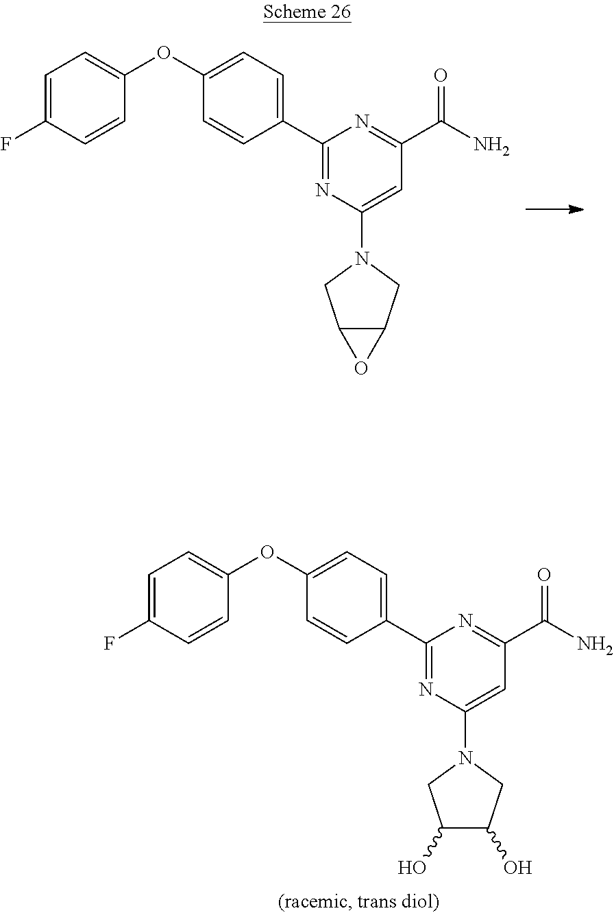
C1(OC2=CC=C(C3=NC(N4CC5C(C4)O5)=CC(C(N)=O)=N3)C=C2)=CC=C(F)C=C1.C1(OC2=CC=C(C3=NC(N4CC(O)C(O)C4)=CC(C(N)=O)=N3)C=C2)=CC=C(F)C=C1
